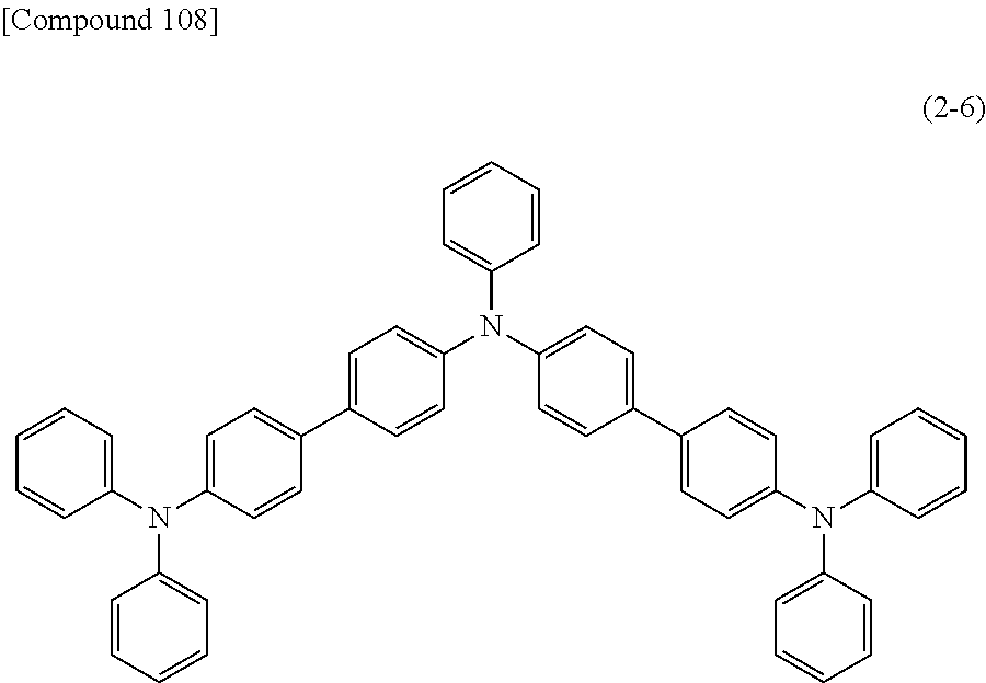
C1=CC=CC(N(C2=CC=C(C3=CC=C(N(C4=CC=CC=C4)C4=CC=CC=C4)C=C3)C=C2)C2=CC=C(C3=CC=C(N(C4=CC=CC=C4)C4=CC=CC=C4)C=C3)C=C2)=C1
